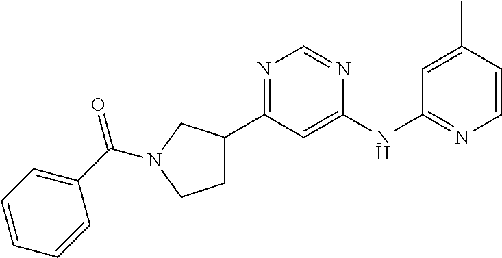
C1(NC2=NC=CC(C)=C2)=CC(C2CCN(C(C3=CC=CC=C3)=O)C2)=NC=N1
